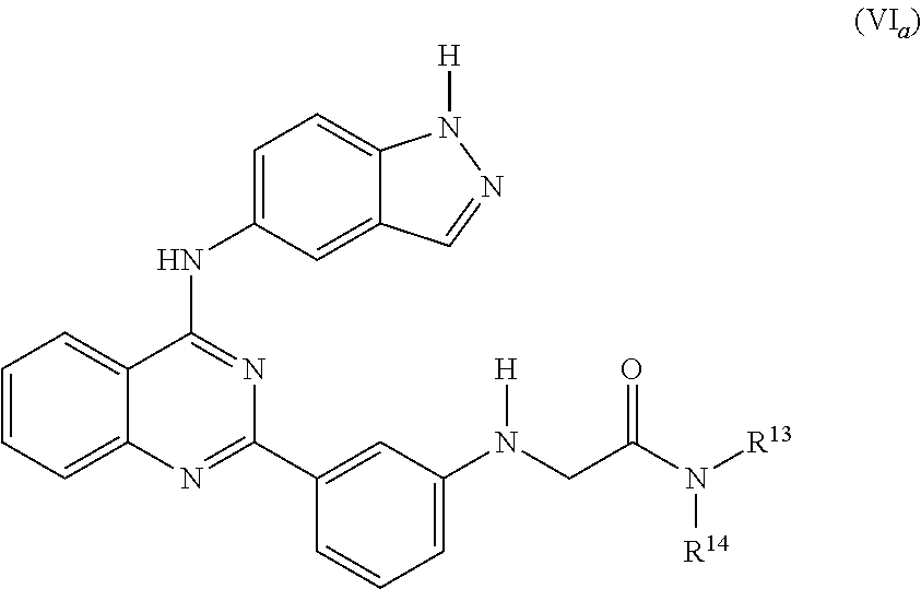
C1=CC=C2C(=C1)C(NC1=CC=C3C(=C1)C=NN3[H])=NC(C1=CC(N(CC(N([R13])[R14])=O)[H])=CC=C1)=N2
